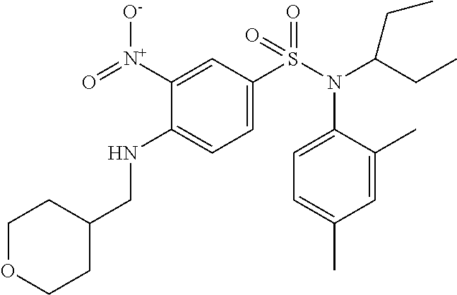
C1=C([N+](=O)[O-])C(NCC2CCOCC2)=CC=C1S(N(C1=CC=C(C)C=C1C)C(CC)CC)(=O)=O
